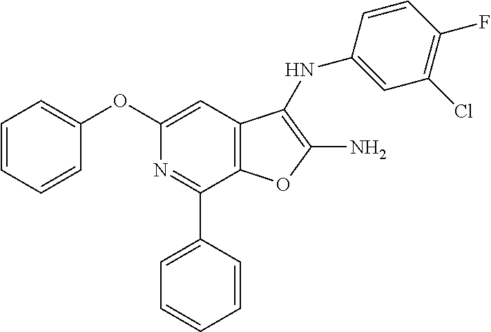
C1=CC=CC(OC2=CC3=C(C(C4=CC=CC=C4)=N2)OC(N)=C3NC2=CC(Cl)=C(F)C=C2)=C1
